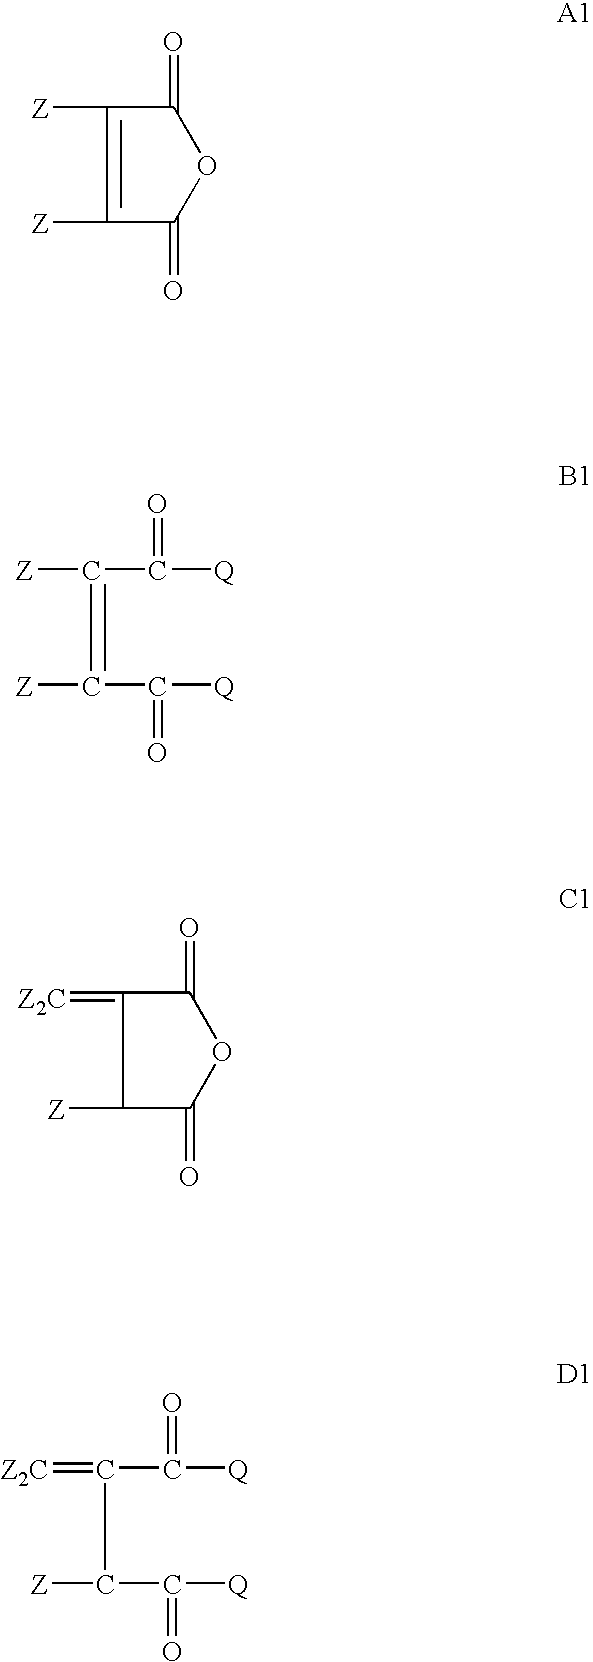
C1(=O)C([Z])=C([Z])C(=O)O1.C(C(=C(C(=O)[Q])[Z])[Z])(=O)[Q].C1(=O)C(=[Z2C])C([Z])C(=O)O1.C(C(C(C(=O)[Q])[Z])=[Z2C])(=O)[Q]
